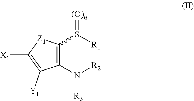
C1(S([R1])=[(O)n])=C(N([R2])[R3])C([Y1])=C([X1])[Z1]1
